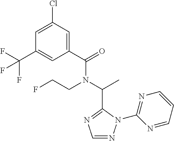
C1(C(=O)N(C(C)C2=NC=NN2C2=NC=CC=N2)CCF)=CC(Cl)=CC(C(F)(F)F)=C1
